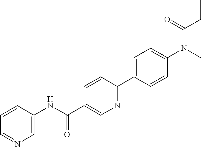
C1=C(C2=NC=C(C(=O)NC3=CN=CC=C3)C=C2)C=CC(N(C)C(CC)=O)=C1
